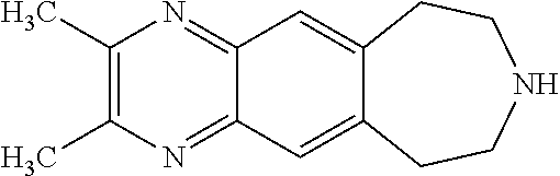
C1(C)=C(C)N=C2C(=N1)C=C1C(=C2)CCNCC1
